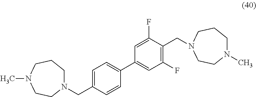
N1(CC2=CC=C(C3=CC(F)=C(CN4CCCN(C)CC4)C(F)=C3)C=C2)CCCN(C)CC1
